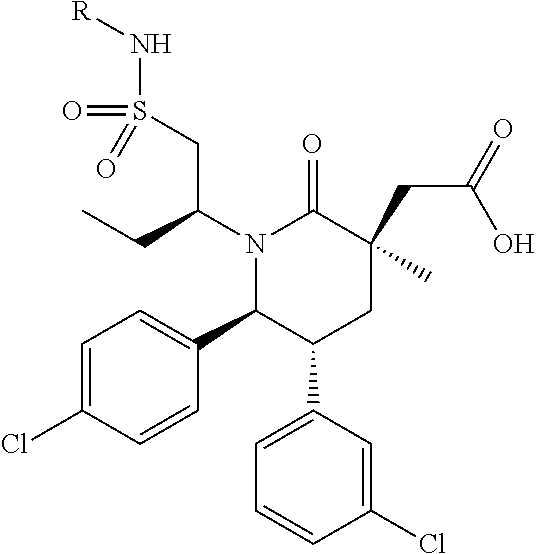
C1=C(Cl)C=CC(C2C(C3=CC=CC(Cl)=C3)CC(CC(O)=O)(C)C(=O)N2C(CS(N[R])(=O)=O)CC)=C1
